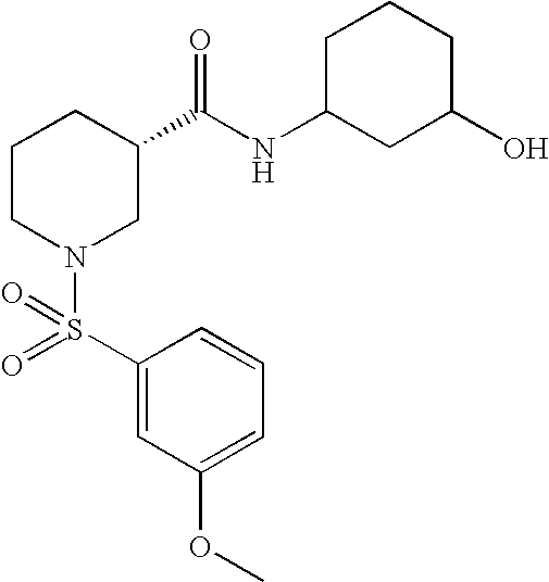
C1=CC(S(=O)(N2CC(C(NC3CC(O)CCC3)=O)CCC2)=O)=CC(OC)=C1
